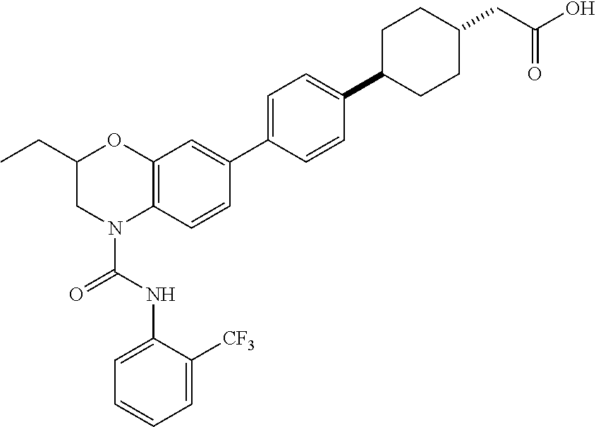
C12=C(C=CC(C3=CC=C(C4CCC(CC(O)=O)CC4)C=C3)=C1)N(C(NC1=CC=CC=C1[CF3])=O)CC(CC)O2
